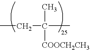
CCC(C)(C)[COOCH2CH3]
